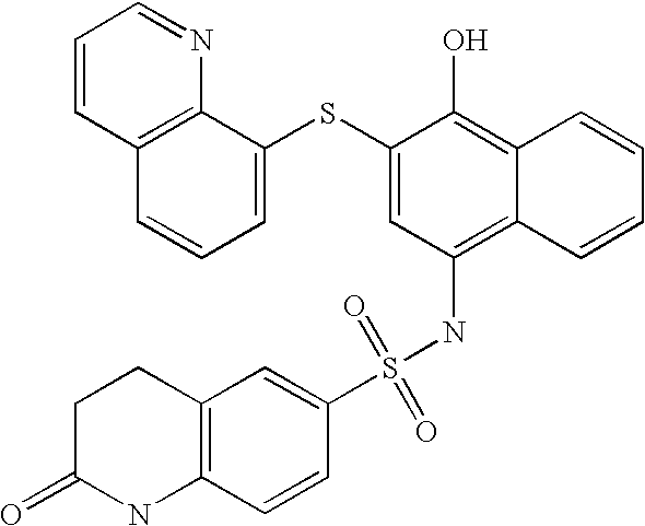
C1=CC2=C(N=C1)C(SC1=CC(NS(C3=CC4=C(C=C3)NC(=O)CC4)(=O)=O)=C3C(=C1O)C=CC=C3)=CC=C2
